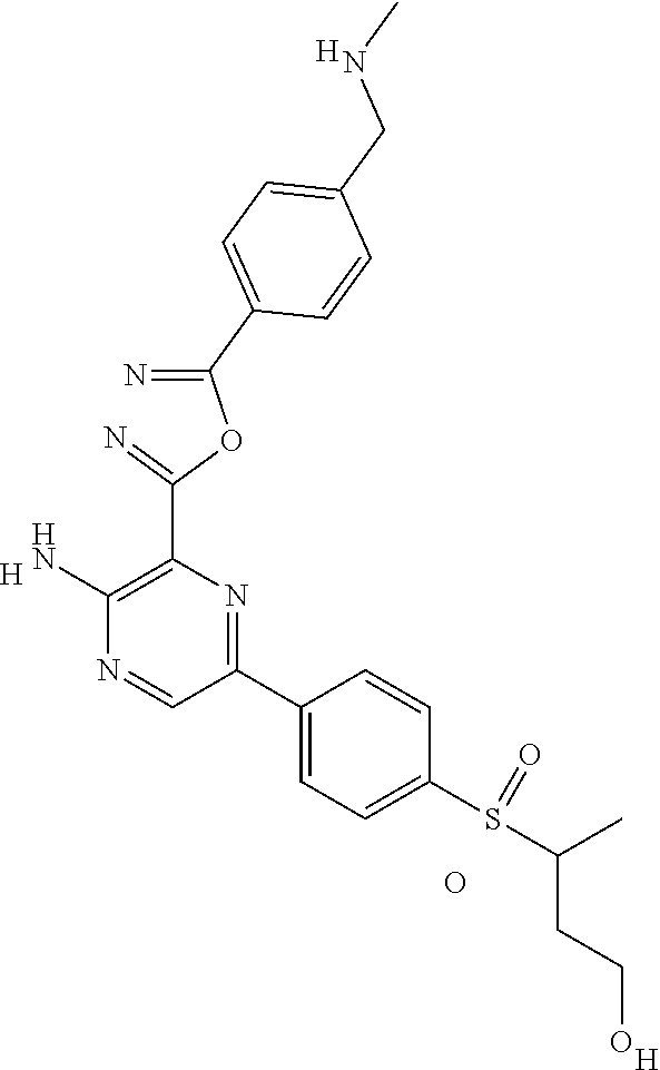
C1(S(C(C)CCO)=O)=CC=C(C2=NC(C(OC(=N)C3=CC=C(CNC)C=C3)=N)=C(N)N=C2)C=C1.[H].[H].O.[H]
